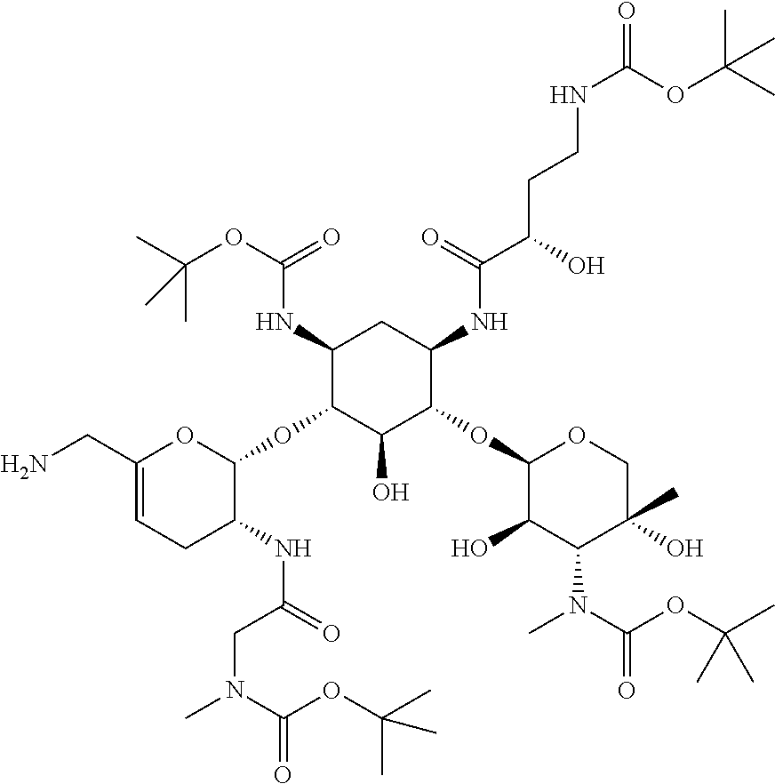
NCC1=CCC(NC(=O)CN(C)C(OC(C)(C)C)=O)C(OC2C(O)C(OC3C(O)C(N(C(OC(C)(C)C)=O)C)C(C)(O)CO3)C(NC(C(O)CCNC(=O)OC(C)(C)C)=O)CC2NC(OC(C)(C)C)=O)O1
